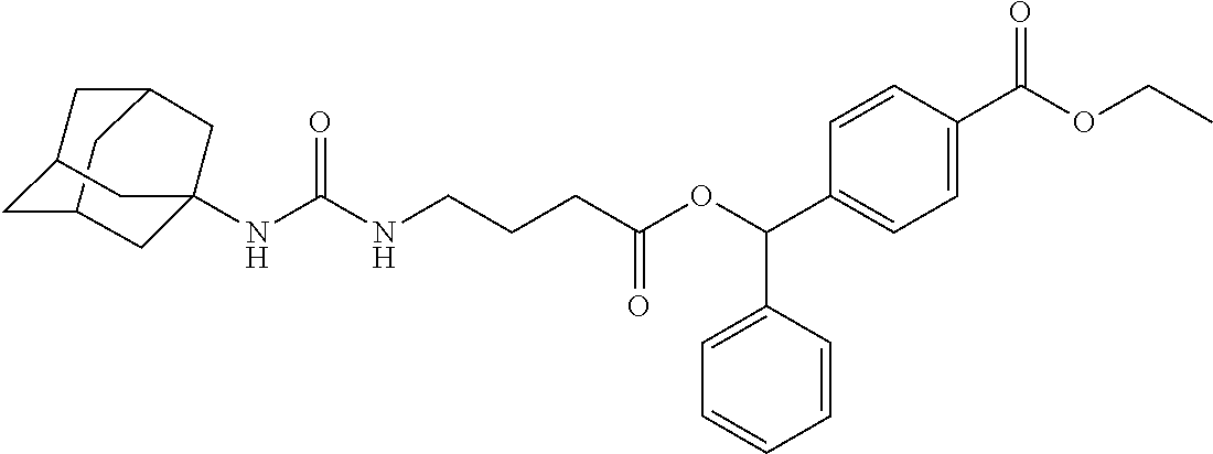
C12CC3CC(C1)CC(NC(NCCCC(OC(C1=CC=C(C(OCC)=O)C=C1)C1=CC=CC=C1)=O)=O)(C3)C2
